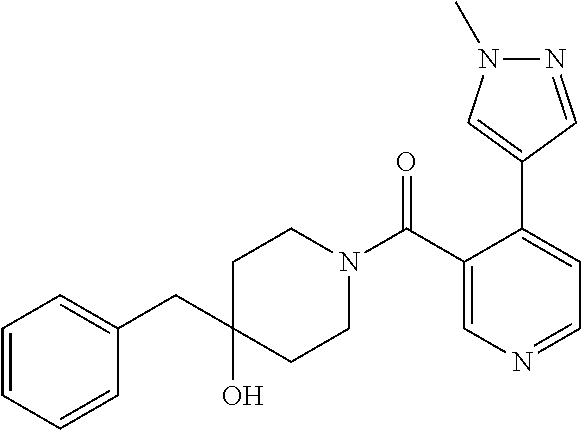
C1(CC2(O)CCN(C(=O)C3=CN=CC=C3C3=CN(C)N=C3)CC2)=CC=CC=C1
